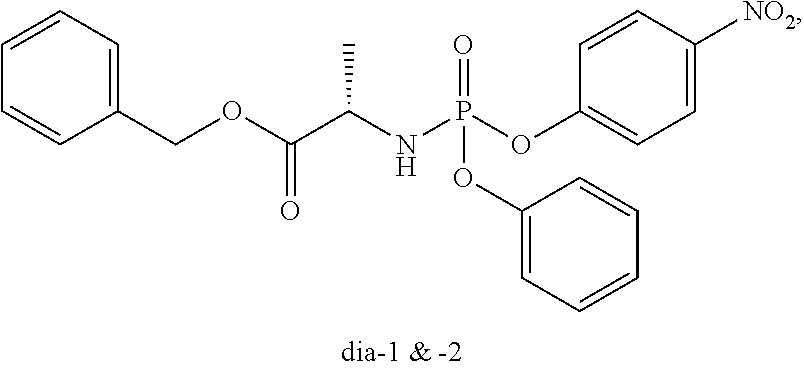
C1=C([NO2])C=CC(OP(NC(C(OCC2=CC=CC=C2)=O)C)(=O)OC2=CC=CC=C2)=C1
